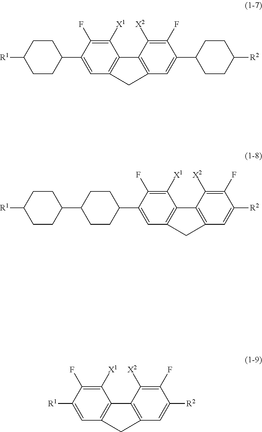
C1([X1])=C(F)C([R1])=CC2=C1C1=C(C=C([R2])C(F)=C1[X2])C2.C1([X1])=C(F)C(C2CCC(C3CCC([R1])CC3)CC2)=CC2=C1C1=C(C=C([R2])C(F)=C1[X2])C2.C1([X1])=C(F)C(C2CCC([R1])CC2)=CC2=C1C1=C(C=C(C3CCC([R2])CC3)C(F)=C1[X2])C2
